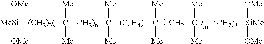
[MeSi]([(CH2)3(]C([CH2)n]C([Me])([Me])[(C6H4)]C(CC([Me])([Me])[(CH2)3][SiMe]([OMe])[OMe])([Me])[Me])([Me])[Me])([OMe])[OMe]
